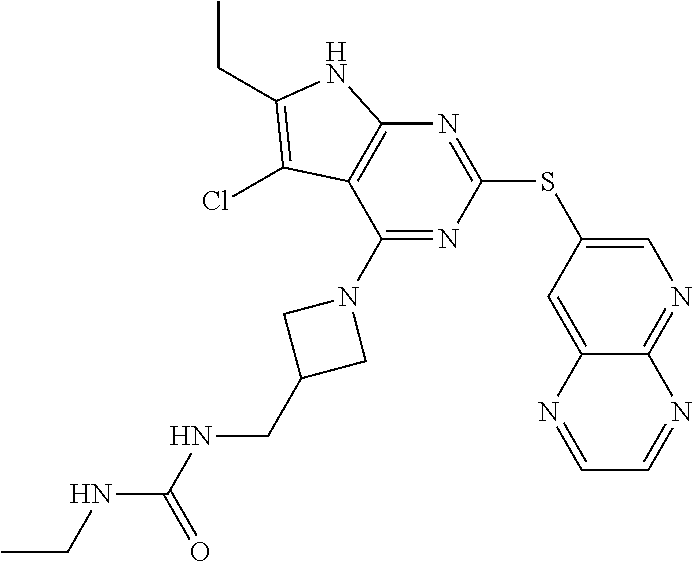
N1=C(SC2=CN=C3C(=C2)N=CC=N3)N=C(N2CC(CNC(=O)NCC)C2)C2=C1NC(CC)=C2Cl
